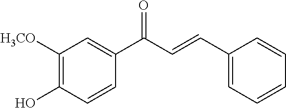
C1=CC(C=CC(C2=CC([H3CO])=C(O)C=C2)=O)=CC=C1
